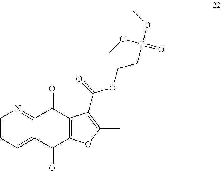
C1=CC=C2C(=N1)C(=O)C1=C(C2=O)OC(C)=C1C(=O)OCCP(OC)(OC)=O
